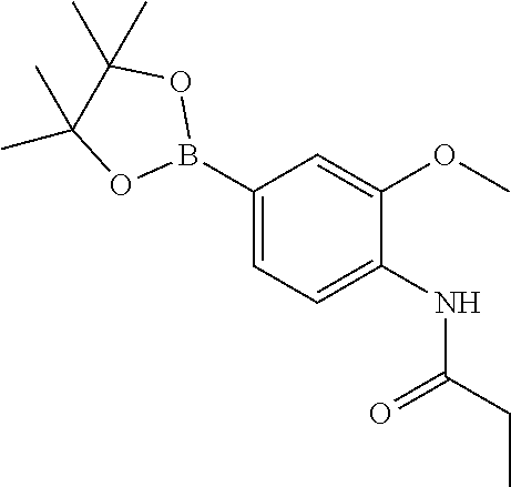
O1B(C2=CC=C(NC(CC)=O)C(OC)=C2)OC(C)(C)C1(C)C
